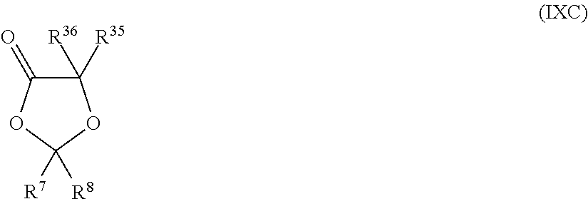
C1([R36])([R35])C(=O)OC([R7])([R8])O1
